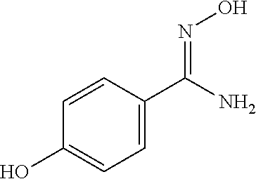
C1=CC(C(=NO)N)=CC=C1O
